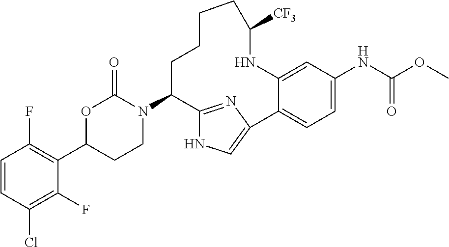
C1=CC(Cl)=C(F)C(C2CCN(C3C4=NC(=CN4)C4=CC=C(NC(=O)OC)C=C4NC([CF3])CCCC3)C(=O)O2)=C1F
